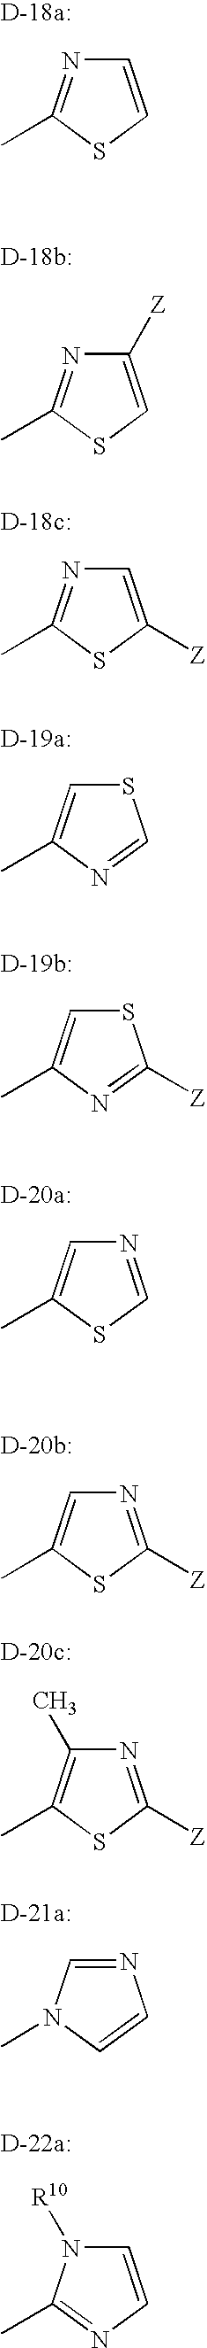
C1([Z])=CSC(C)=N1.C1=CSC(C)=N1.C1=C([Z])SC(C)=N1.S1C=C(C)N=C1.S1C=C(C)N=C1[Z].N1=CSC(C)=C1.N1=C([Z])SC(C)=C1.N1=C([Z])SC(C)=C1C.N1=CN(C)C=C1.C1=CN=C(C)N1[R10]
